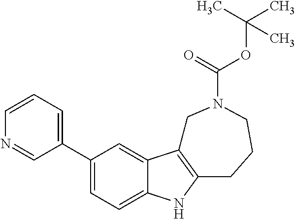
C1(C2=CC=CN=C2)=CC=C2C(=C1)C1=C(N2)CCCN(C(OC(C)(C)C)=O)C1
